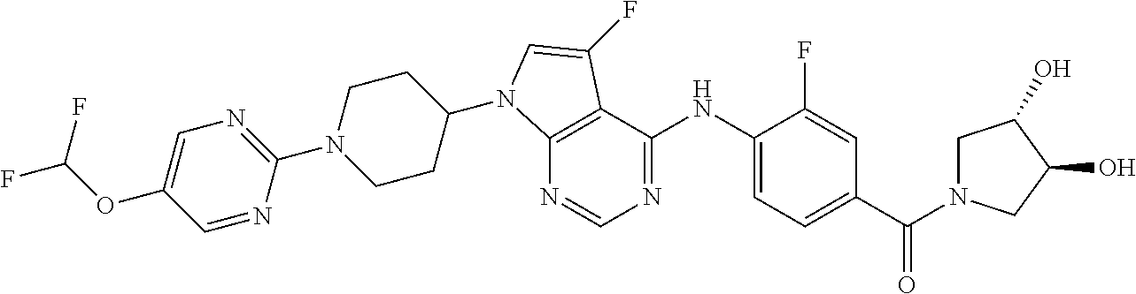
C1(N2CCC(N3C4=C(C(NC5=CC=C(C(N6CC(O)C(O)C6)=O)C=C5F)=NC=N4)C(F)=C3)CC2)=NC=C(OC(F)F)C=N1
